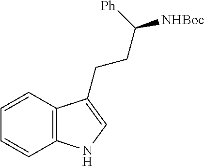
C1=CC2=C(C=C1)NC=C2CCC([NHBoc])[Ph]
